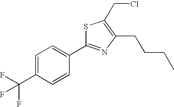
C1=C(C(F)(F)F)C=CC(C2=NC(CCCC)=C(CCl)S2)=C1
